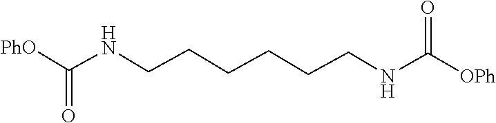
C(NCCCCCCNC([OPh])=O)([PhO])=O
